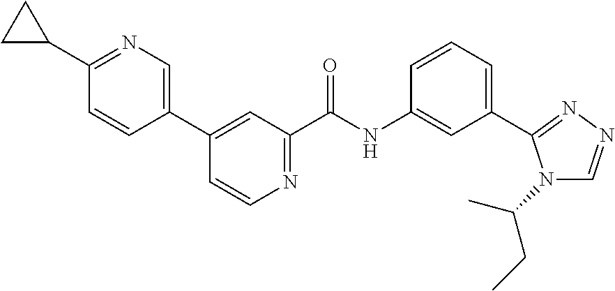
C1=CN=C(C(NC2=CC(C3=NN=CN3C(C)CC)=CC=C2)=O)C=C1C1=CN=C(C2CC2)C=C1
